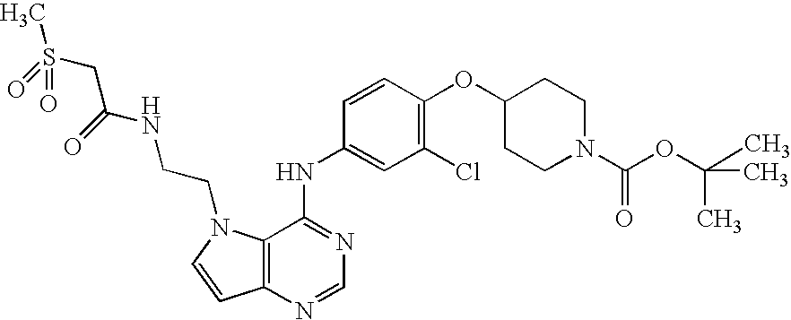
C12=C(N(CCNC(CS(C)(=O)=O)=O)C=C1)C(NC1=CC(Cl)=C(OC3CCN(C(OC(C)(C)C)=O)CC3)C=C1)=NC=N2
